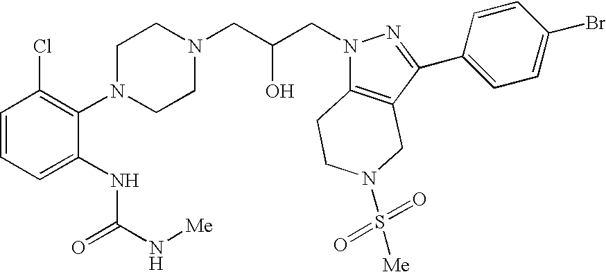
C1=CC=C(NC(=O)N[Me])C(N2CCN(CC(CN3C4=C(C(C5=CC=C(Br)C=C5)=N3)CN(S([Me])(=O)=O)CC4)O)CC2)=C1Cl
